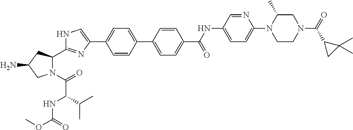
N1(C(=O)C(NC(OC)=O)C(C)C)C(C2=NC(C3=CC=C(C4=CC=C(C(NC5=CC=C(N6CCN(C(=O)C7CC7(C)C)CC6C)N=C5)=O)C=C4)C=C3)=CN2)CC(N)C1
